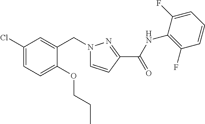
C1(Cl)=CC=C(OCCC)C(CN2C=CC(C(NC3=C(F)C=CC=C3F)=O)=N2)=C1
